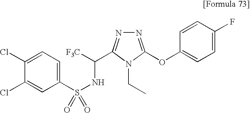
C1(S(NC([F3C])C2=NN=C(OC3=CC=C(F)C=C3)N2CC)(=O)=O)=CC=C(Cl)C(Cl)=C1
